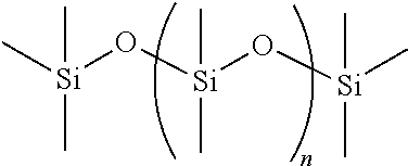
[Si](C)(C)(O[Si](O[Si](C)(C)C)(C)C)C
